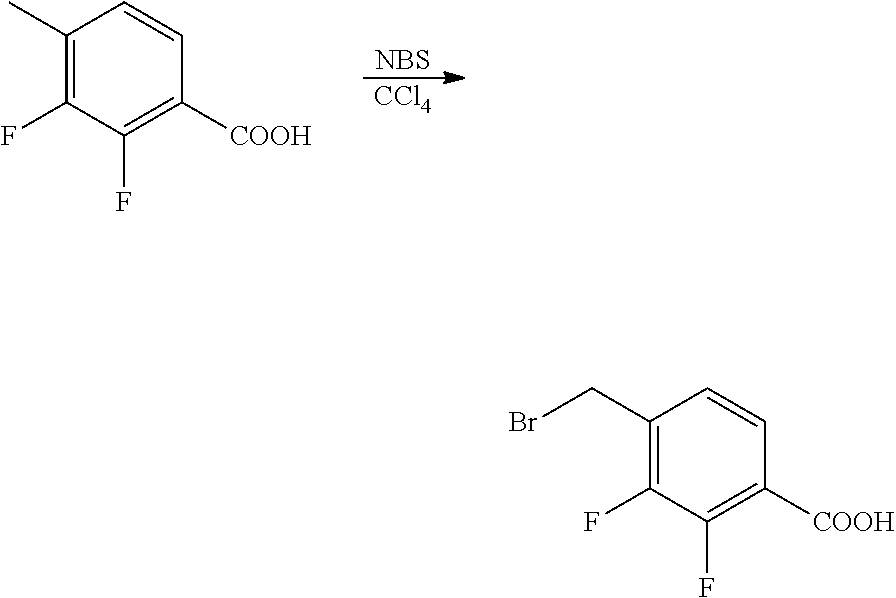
C1(C)=C(F)C(F)=C([COOH])C=C1.[NBS].[CCl4].C1(CBr)=C(F)C(F)=C([COOH])C=C1
